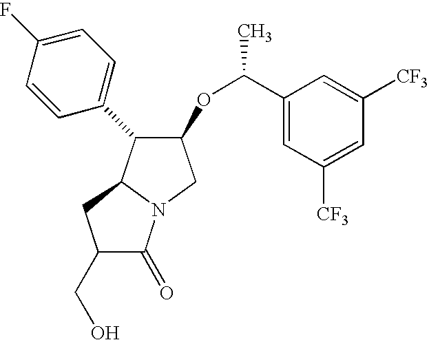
C(O)C1C(=O)N2C(C1)C(C1=CC=C(F)C=C1)C(OC(C1=CC([CF3])=CC([CF3])=C1)C)C2
